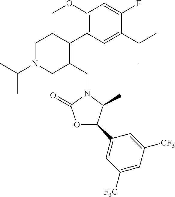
C1N(C(C)C)CC(CN2C(=O)OC(C3=CC([F3C])=CC([CF3])=C3)C2C)=C(C2=C(OC)C=C(F)C(C(C)C)=C2)C1
